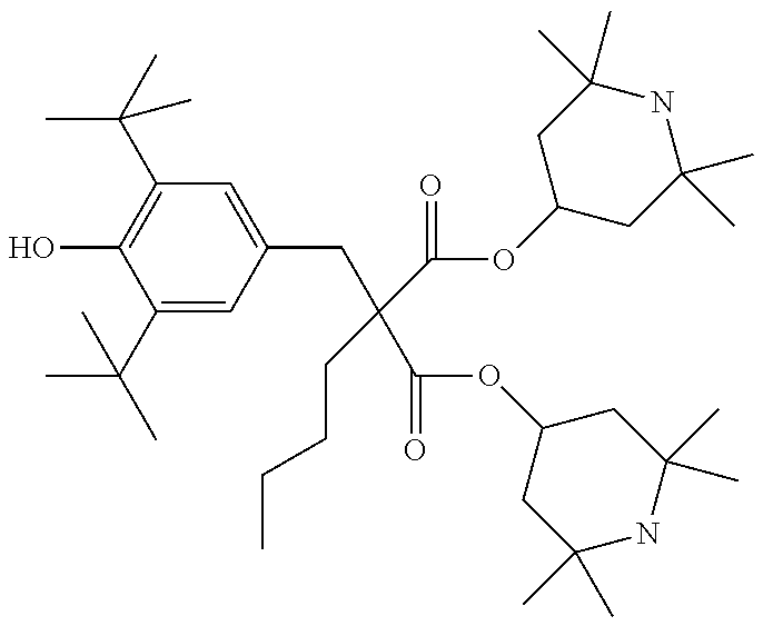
C1(C(C)(C)C)=CC(CC(CCCC)(C(OC2CC(C)(C)NC(C)(C)C2)=O)C(OC2CC(C)(C)NC(C)(C)C2)=O)=CC(C(C)(C)C)=C1O
